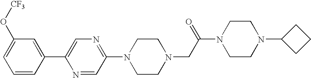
C1=CC(C2=CN=C(N3CCN(CC(N4CCN(C5CCC5)CC4)=O)CC3)C=N2)=CC(O[CF3])=C1
